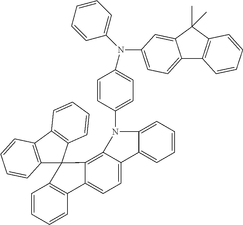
C1=CC=CC2=C1C1(C3=C4C(=CC=C23)C2=CC=CC=C2N4C2=CC=C(N(C3=CC=CC=C3)C3=CC=C4C5=C(C(C)(C)C4=C3)C=CC=C5)C=C2)C2=C(C3=C1C=CC=C3)C=CC=C2
